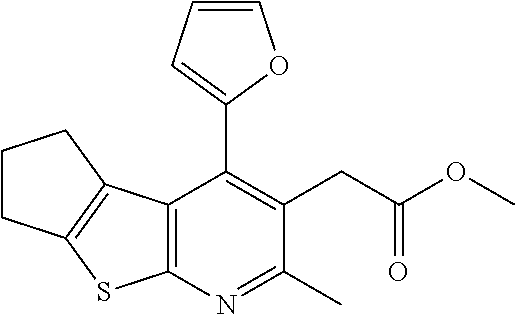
C12=C(N=C(C)C(CC(OC)=O)=C1C1=CC=CO1)SC1=C2CCC1
